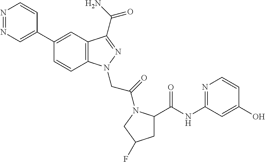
N1=NC=C(C2=CC3=C(C=C2)N(CC(=O)N2C(C(NC4=NC=CC(O)=C4)=O)CC(F)C2)N=C3C(N)=O)C=C1
